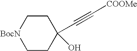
[BocN]1CCC(O)(C#C[COOMe])CC1
